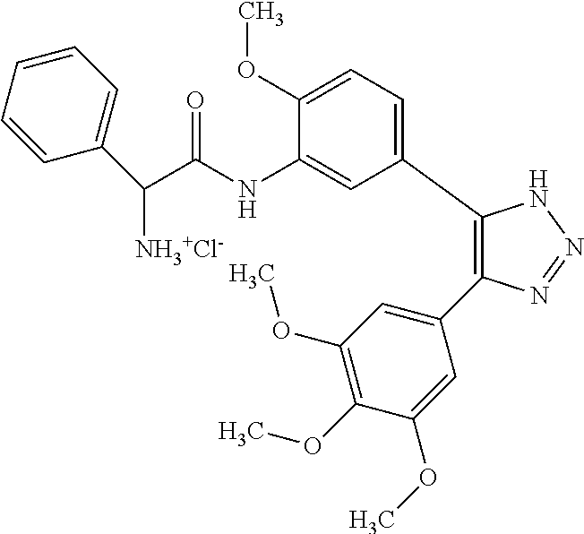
C1(C2=CC=C(OC)C(NC(C(C3=CC=CC=C3)[NH3+Cl-])=O)=C2)=C(C2=CC(OC)=C(OC)C(OC)=C2)N=NN1
